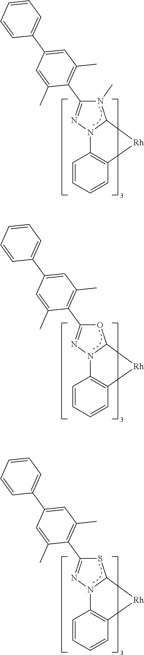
C1=CC=CC2=C1N1C(N(C)C(C3=C(C)C=C(C4=CC=CC=C4)C=C3C)=N1)[Rh]2.C1=CC=CC2=C1N1C(OC(C3=C(C)C=C(C4=CC=CC=C4)C=C3C)=N1)[Rh]2.C1=CC=CC2=C1N1C(SC(C3=C(C)C=C(C4=CC=CC=C4)C=C3C)=N1)[Rh]2
